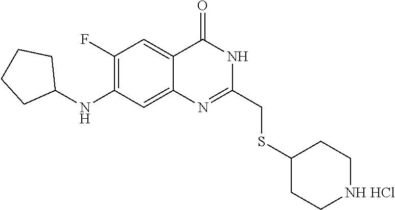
C1(CSC2CC[NH HCl]CC2)=NC2=CC(NC3CCCC3)=C(F)C=C2C(=O)N1
